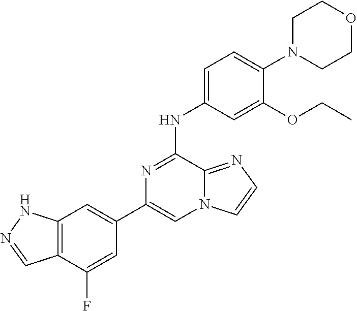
C1(C2=CC3=C(C(F)=C2)C=NN3)=CN2C(=NC=C2)C(NC2=CC=C(N3CCOCC3)C(OCC)=C2)=N1
